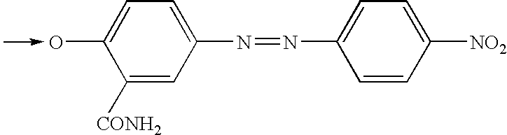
C1(N=NC2=CC=C([NO2])C=C2)=CC=C(O)C([CONH2])=C1
